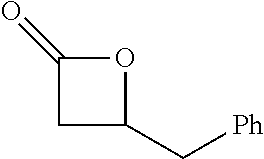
C([Ph])C1CC(=O)O1
